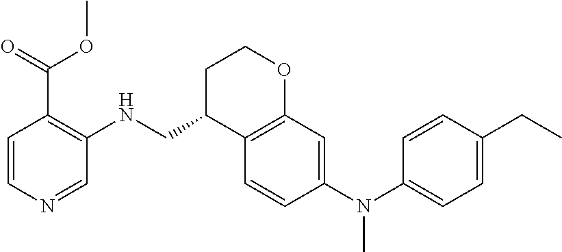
C1=CN=CC(NCC2C3=C(OCC2)C=C(N(C2=CC=C(CC)C=C2)C)C=C3)=C1C(=O)OC
